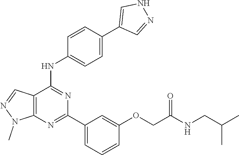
C12=C(N=C(C3=CC=CC(OCC(NCC(C)C)=O)=C3)N=C1NC1=CC=C(C3=CNN=C3)C=C1)N(C)N=C2
